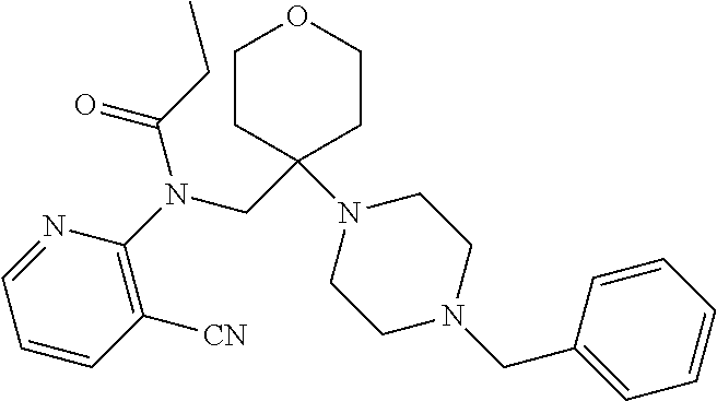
N1=CC=CC([CN])=C1N(CC1(N2CCN(CC3=CC=CC=C3)CC2)CCOCC1)C(CC)=O
